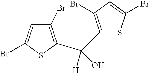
C1(Br)=C(C(C2=C(Br)C=C(Br)S2)([H])O)SC(Br)=C1
